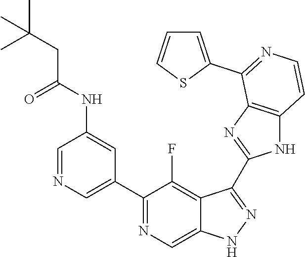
C1=NC=C(C2=NC=C3C(=C2F)C(C2=NC4=C(N2)C=CN=C4C2=CC=CS2)=NN3)C=C1NC(CC(C)(C)C)=O
